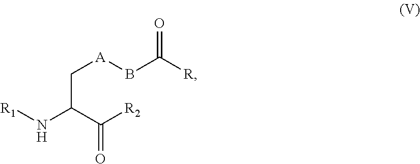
[R1]NC(C([R2])=O)C[A]BC([R])=O
